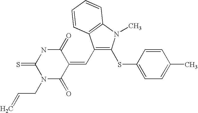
C1(C=C2C(=O)NC(=S)N(CC=C)C2=O)=C(SC2=CC=C(C)C=C2)N(C)C2=C1C=CC=C2
